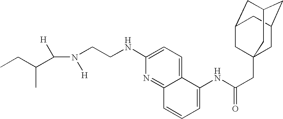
C(N([H])CCNC1=CC=C2C(=N1)C=CC=C2NC(CC12CC3CC(CC(C1)C3)C2)=O)([H])C(CC)C
